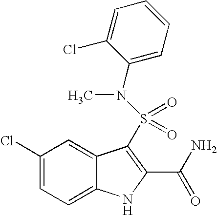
C1(Cl)=CC=C2C(=C1)C(S(=O)(=O)N(C1=CC=CC=C1Cl)C)=C(C(N)=O)N2
